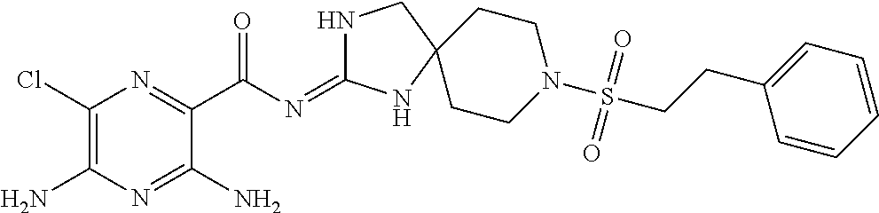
C1(Cl)=C(N)N=C(N)C(C(N=C2NCC3(N2)CCN(S(CCC2=CC=CC=C2)(=O)=O)CC3)=O)=N1
